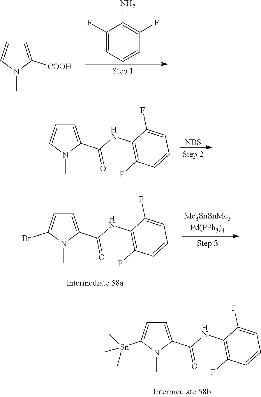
C1=C(C(NC2=C(F)C=CC=C2F)=O)N(C)C([Sn](C)(C)C)=C1.C1(F)=CC=CC(F)=C1N.C1=C([COOH])N(C)C=C1.C1=C(C(NC2=C(F)C=CC=C2F)=O)N(C)C=C1.[NBS].C1=C(C(NC2=C(F)C=CC=C2F)=O)N(C)C(Br)=C1
